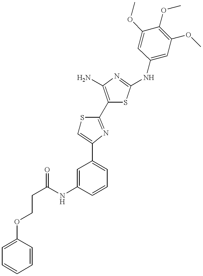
C(NC1=CC(C2=CSC(C3=C(N)N=C(NC4=CC(OC)=C(OC)C(OC)=C4)S3)=N2)=CC=C1)(=O)CCOC1=CC=CC=C1
